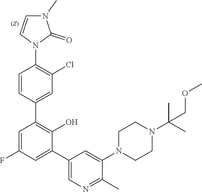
C1=CC(N2C(=O)N(C)C=C2)=C(Cl)C=C1C1=C(O)C(C2=CN=C(C)C(N3CCN(C(C)(C)COC)CC3)=C2)=CC(F)=C1
